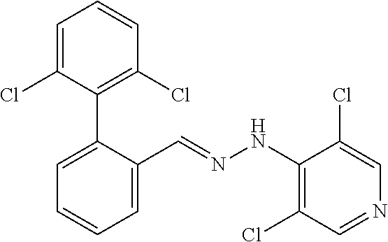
C1=C(Cl)C(C2=CC=CC=C2C=NNC2=C(Cl)C=NC=C2Cl)=C(Cl)C=C1
